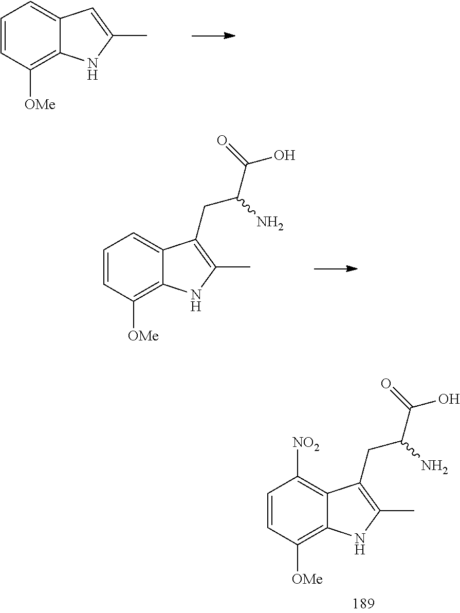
C1=CC([OMe])=C2C(=C1[NO2])C(CC(C(=O)O)N)=C(C)N2.C1=CC([OMe])=C2C(=C1)C=C(C)N2.C1=CC([OMe])=C2C(=C1)C(CC(C(=O)O)N)=C(C)N2
